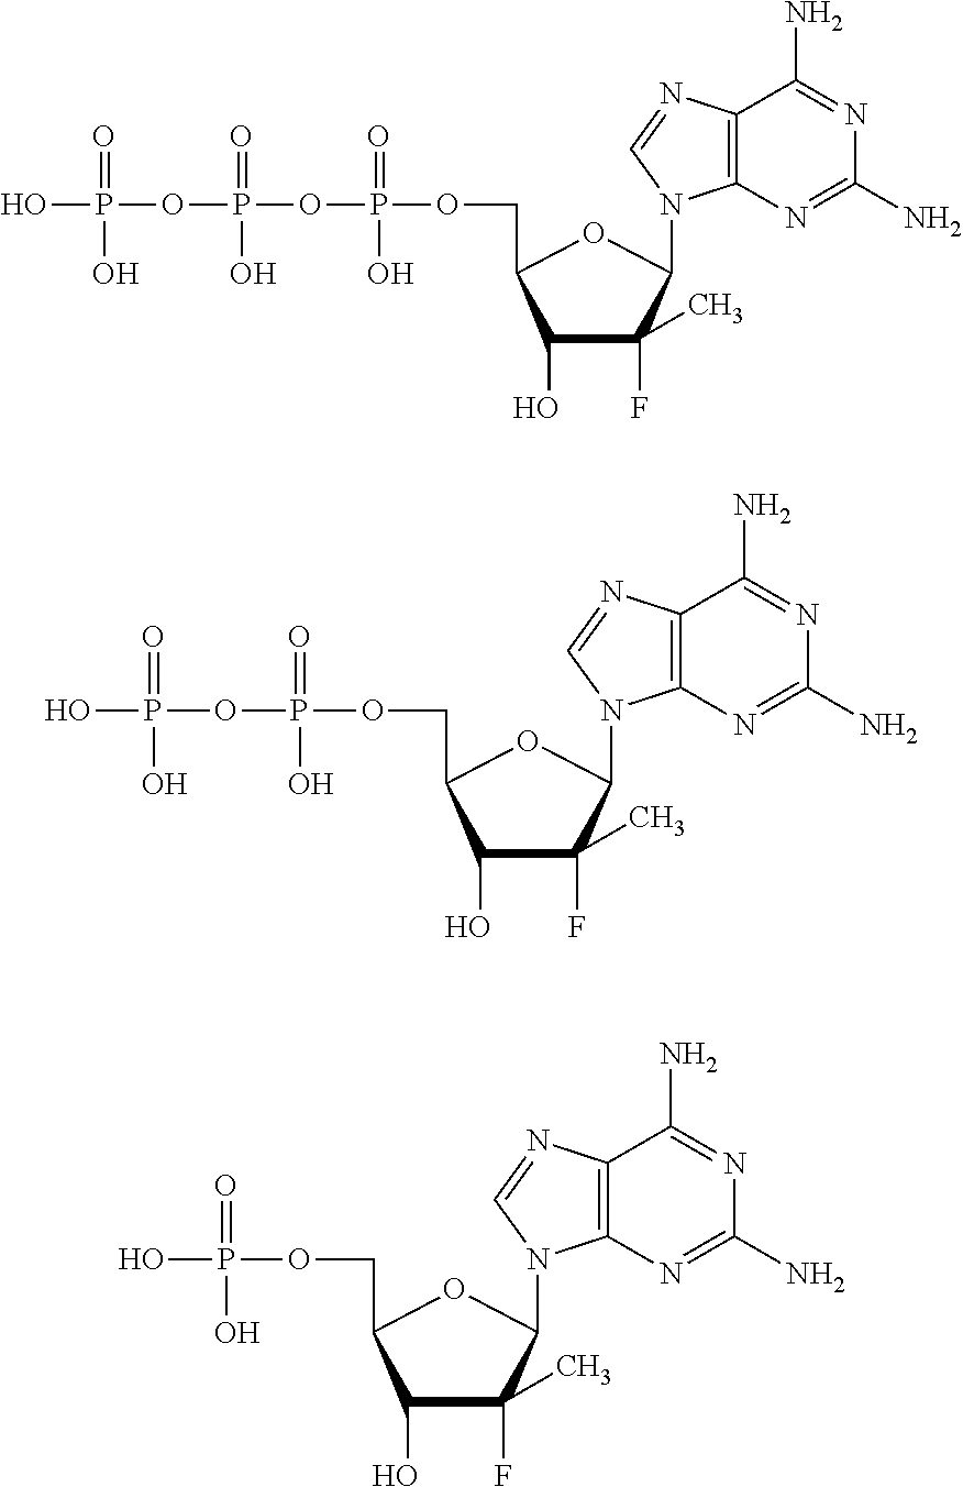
C1(O)C(F)(C)C(N2C3=C(N=C2)C(N)=NC(N)=N3)OC1COP(OP(=O)(O)OP(O)(=O)O)(=O)O.C1(O)C(F)(C)C(N2C3=C(N=C2)C(N)=NC(N)=N3)OC1COP(OP(=O)(O)O)(=O)O.C1(O)C(F)(C)C(N2C3=C(N=C2)C(N)=NC(N)=N3)OC1COP(O)(=O)O
